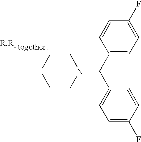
C(CN(CCC)C(C1=CC=C(F)C=C1)C1=CC=C(F)C=C1)C
